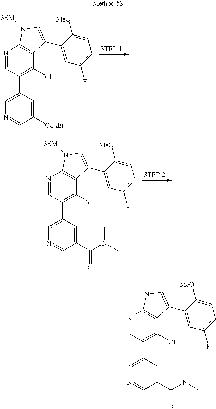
N1=CC(C2=CN=CC([CO2Et])=C2)=C(Cl)C2=C1N([SEM])C=C2C1=CC(F)=CC=C1[MeO].N1=CC(C2=CN=CC(C(N(C)C)=O)=C2)=C(Cl)C2=C1N([SEM])C=C2C1=CC(F)=CC=C1[MeO].N1=CC(C2=CN=CC(C(N(C)C)=O)=C2)=C(Cl)C2=C1NC=C2C1=CC(F)=CC=C1[MeO]
